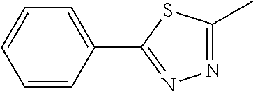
C1=CC(C2=NN=C(C)S2)=CC=C1
